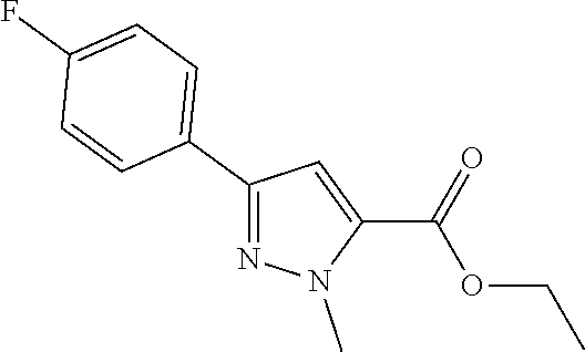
C1(C2=CC=C(F)C=C2)=NN(C)C(C(=O)OCC)=C1
